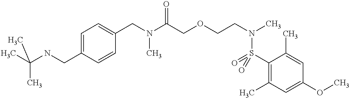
C1(CN(C(COCCN(C)S(C2=C(C)C=C(OC)C=C2C)(=O)=O)=O)C)=CC=C(CNC(C)(C)C)C=C1
